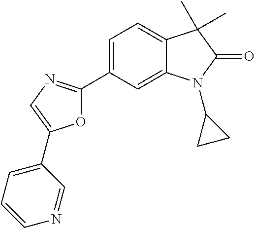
C12=CC(C3=NC=C(C4=CC=CN=C4)O3)=CC=C1C(C)(C)C(=O)N2C1CC1
